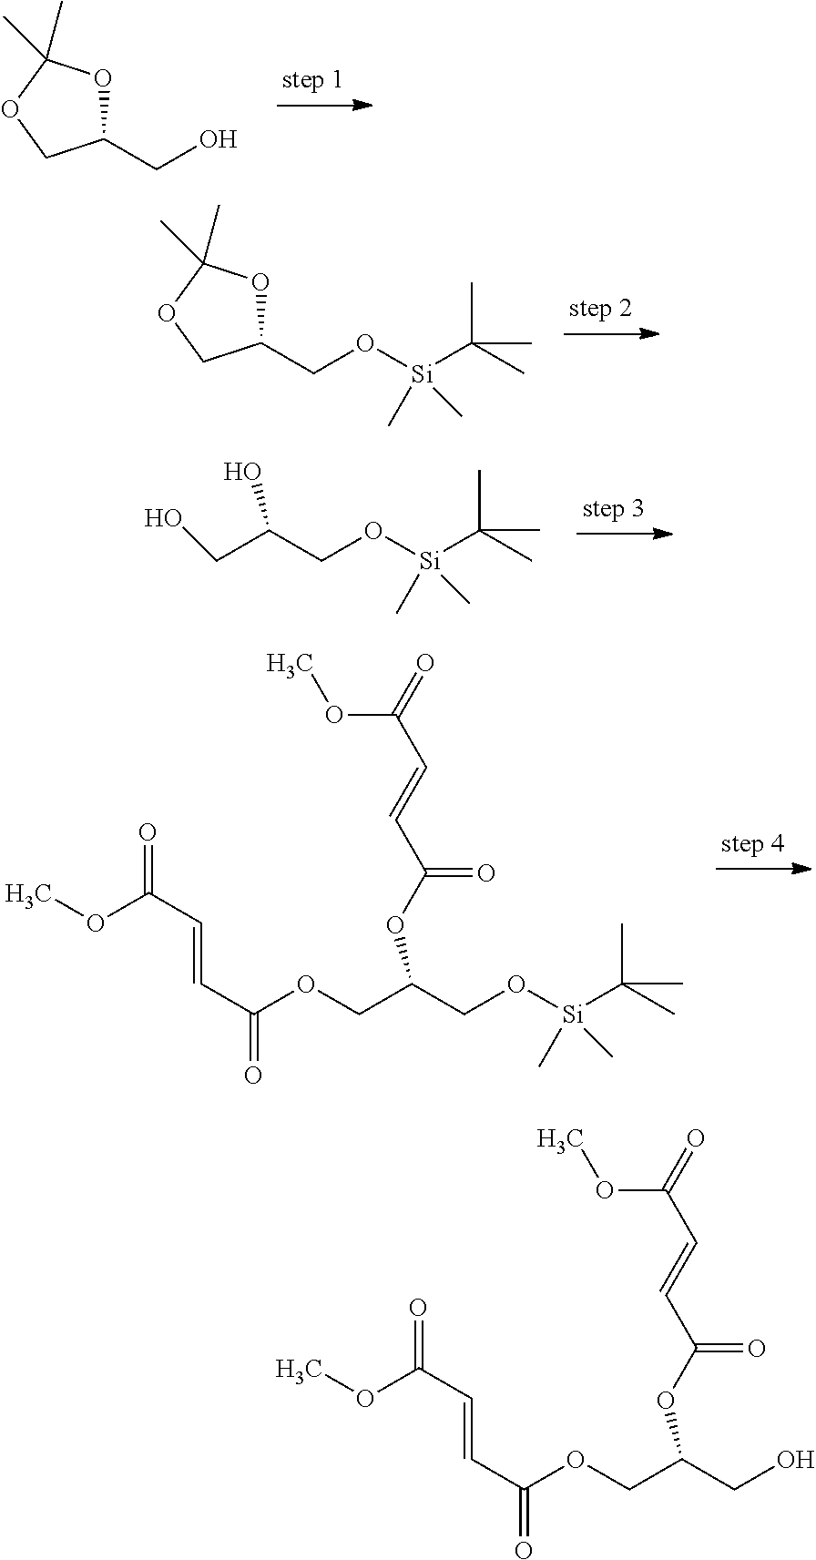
O1C(CO)COC1(C)C.O1C(CO[Si](C(C)(C)C)(C)C)COC1(C)C.OC(CO[Si](C(C)(C)C)(C)C)CO.COC(C=CC(=O)OCC(CO[Si](C(C)(C)C)(C)C)OC(C=CC(OC)=O)=O)=O.COC(C=CC(=O)OCC(CO)OC(C=CC(OC)=O)=O)=O
